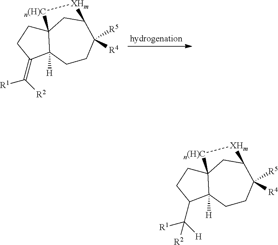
C1(C([R1])([H])[R2])C2([H])C3(CC1)CC(C([R5])([R4])CC2)[XHm][n(H)C]3.C1(=C([R1])[R2])C2([H])C3(CC1)CC(C([R5])([R4])CC2)[XHm][n(H)C]3
